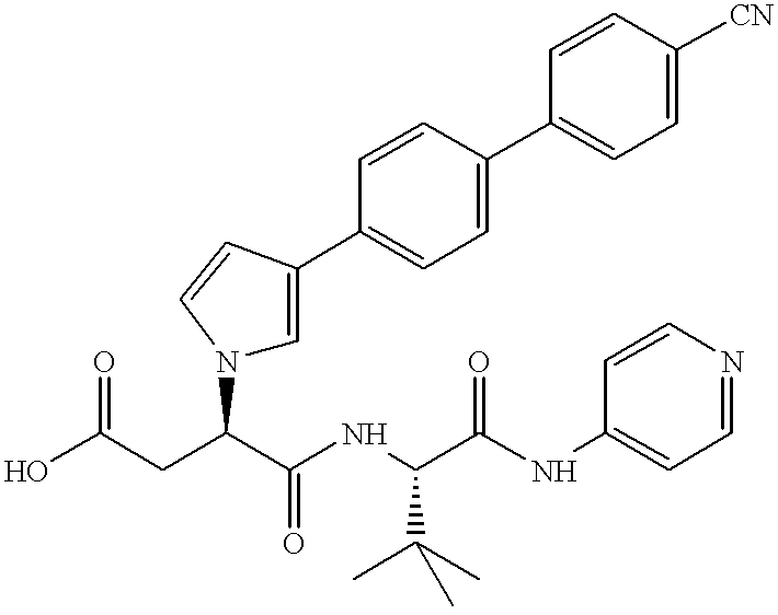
C(CC(C(NC(C(NC1=CC=NC=C1)=O)C(C)(C)C)=O)N1C=C(C2=CC=C(C3=CC=C([CN])C=C3)C=C2)C=C1)(=O)O
